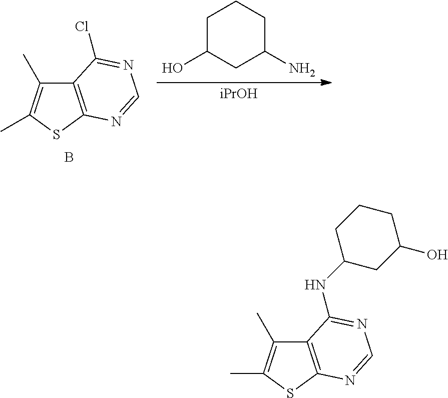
[iPrOH].C1C(O)CC(N)CC1.C12=C(SC(C)=C1C)N=CN=C2Cl.B.C12=C(SC(C)=C1C)N=CN=C2NC1CC(O)CCC1
